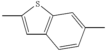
C1(C)=CC2=C(S1)C=C(C)C=C2
